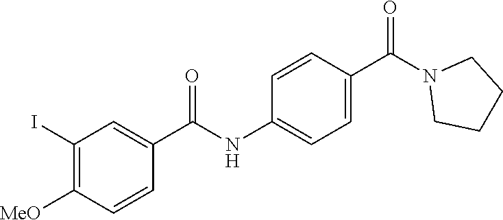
C1CN(C(C2=CC=C(NC(C3=CC(I)=C([MeO])C=C3)=O)C=C2)=O)CC1
